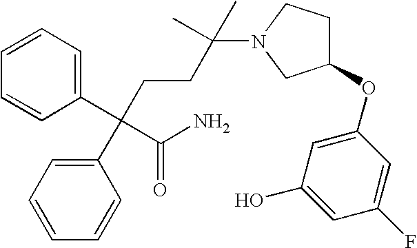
C1=CC=C(C(C(=O)N)(C2=CC=CC=C2)CCC(N2CC(OC3=CC(O)=CC(F)=C3)CC2)(C)C)C=C1
